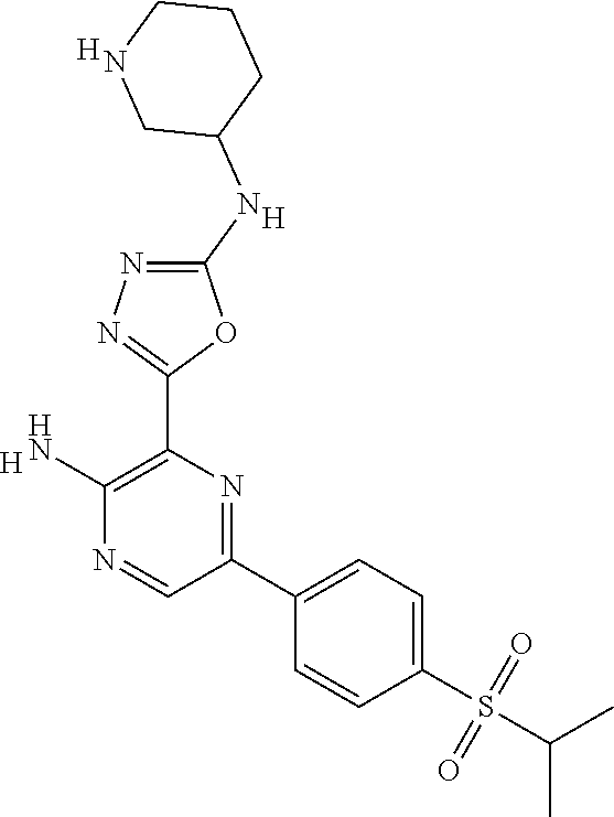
[H].C1(N)=C(C2=NN=C(NC3CCCNC3)O2)N=C(C2=CC=C(S(=O)(=O)C(C)C)C=C2)C=N1.[H].[H]
